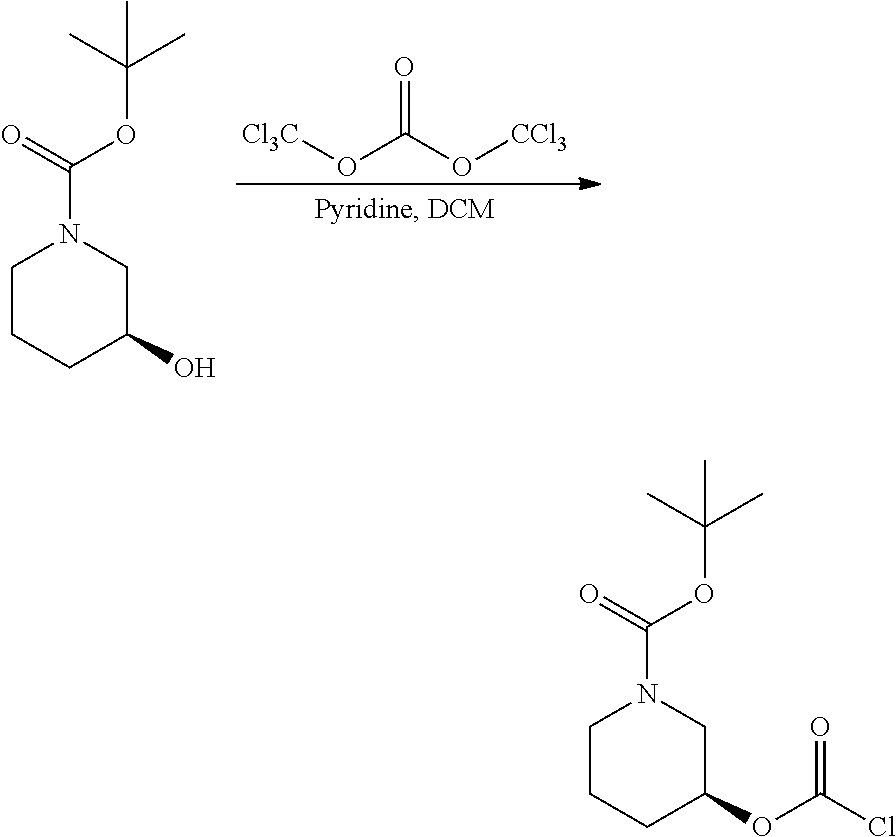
[Cl3C]OC(O[CCl3])=O.C(=O)(OC(C)(C)C)N1CCCC(O)C1.C(=O)(OC(C)(C)C)N1CCCC(OC(Cl)=O)C1
